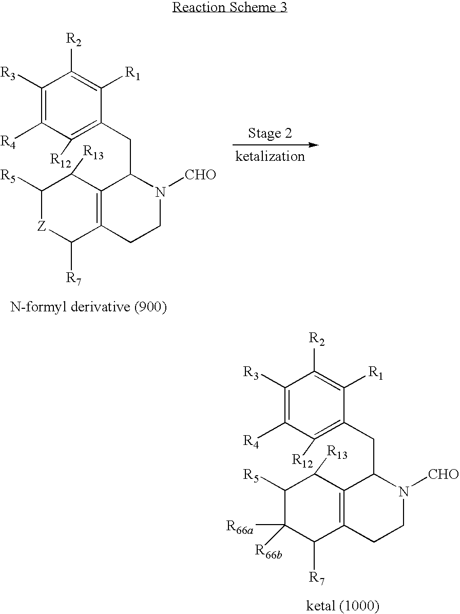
C1([R3])=C([R4])C([R12])=C(CC2C3=C(C([R7])C([R66a])([R66b])C([R5])C3[R13])CCN2[CHO])C([R1])=C1[R2].C1([R3])=C([R4])C([R12])=C(CC2C3=C(C([R7])[Z]C([R5])C3[R13])CCN2[CHO])C([R1])=C1[R2]
